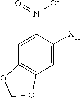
C1=C([X11])C([N+](=O)[O-])=CC2=C1OCO2
